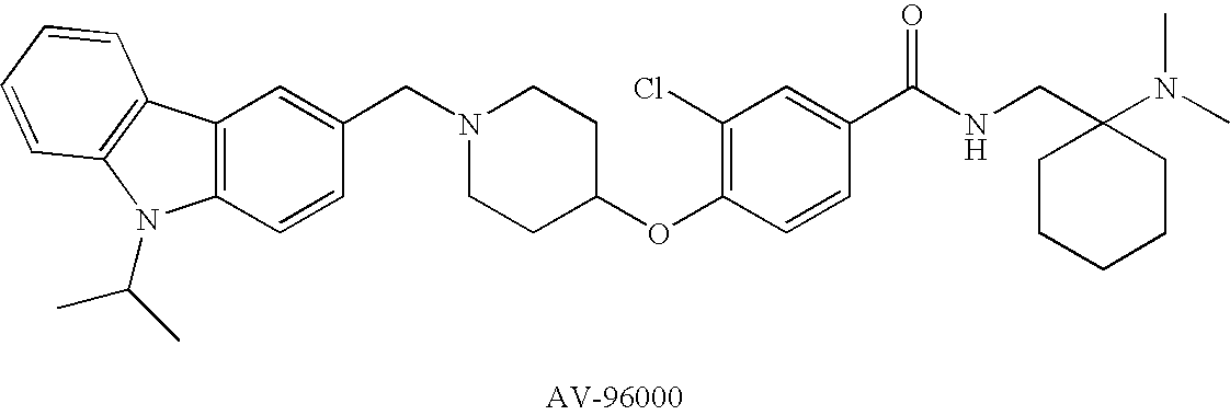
C1(CN2CCC(OC3=C(Cl)C=C(C(NCC4(N(C)C)CCCCC4)=O)C=C3)CC2)=CC2=C(C=C1)N(C(C)C)C1=C2C=CC=C1
